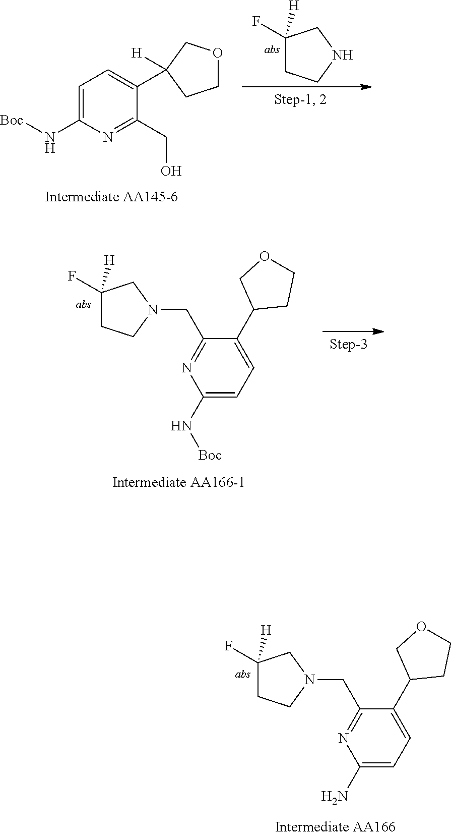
N(C1=CC=C(C2([H])COCC2)C(CO)=N1)[Boc].C1(F)([H])CCNC1.C1(F)([H])CCN(CC2=NC(N[Boc])=CC=C2C2CCOC2)C1.C1(F)([H])CCN(CC2=NC(N)=CC=C2C2CCOC2)C1
